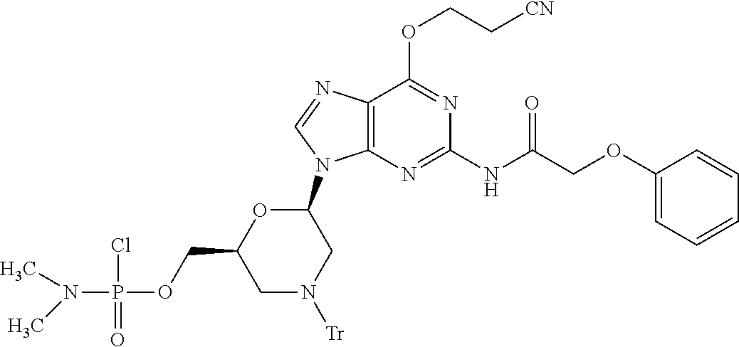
C([CN])COC1=NC(NC(COC2=CC=CC=C2)=O)=NC2=C1N=CN2C1OC(COP(Cl)(=O)N(C)C)CN([Tr])C1
